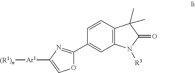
C1=CC2=C(C=C1C1=NC([Ar1][(R1)n])=CO1)N([R3])C(=O)C2(C)C
